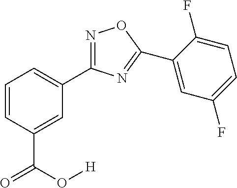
C1=CC(C(O[H])=O)=CC(C2=NOC(C3=CC(F)=CC=C3F)=N2)=C1
